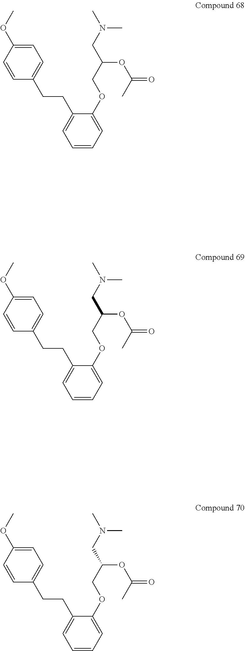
C1=CC(OC)=CC=C1CCC1=CC=CC=C1OCC(OC(=O)C)CN(C)C.C1=CC(OC)=CC=C1CCC1=CC=CC=C1OCC(OC(=O)C)CN(C)C.C1=CC(OC)=CC=C1CCC1=CC=CC=C1OCC(OC(=O)C)CN(C)C
